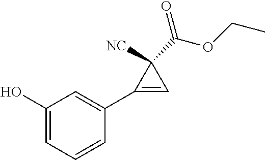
C1(O)=CC=CC(C2=CC2([NC])C(OCC)=O)=C1
